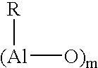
[(Al]([O)m])[R]
